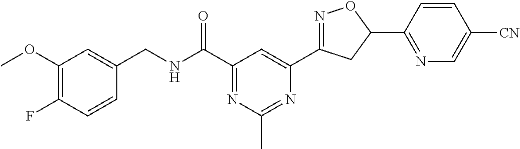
C1(OC)=C(F)C=CC(CNC(C2=NC(C)=NC(C3=NOC(C4=NC=C([CN])C=C4)C3)=C2)=O)=C1
